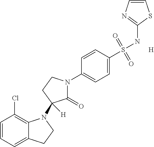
C1=CC=C2C(=C1Cl)N(C1([H])C(=O)N(C3=CC=C(S(NC4=NC=CS4)(=O)=O)C=C3)CC1)CC2.[H]
